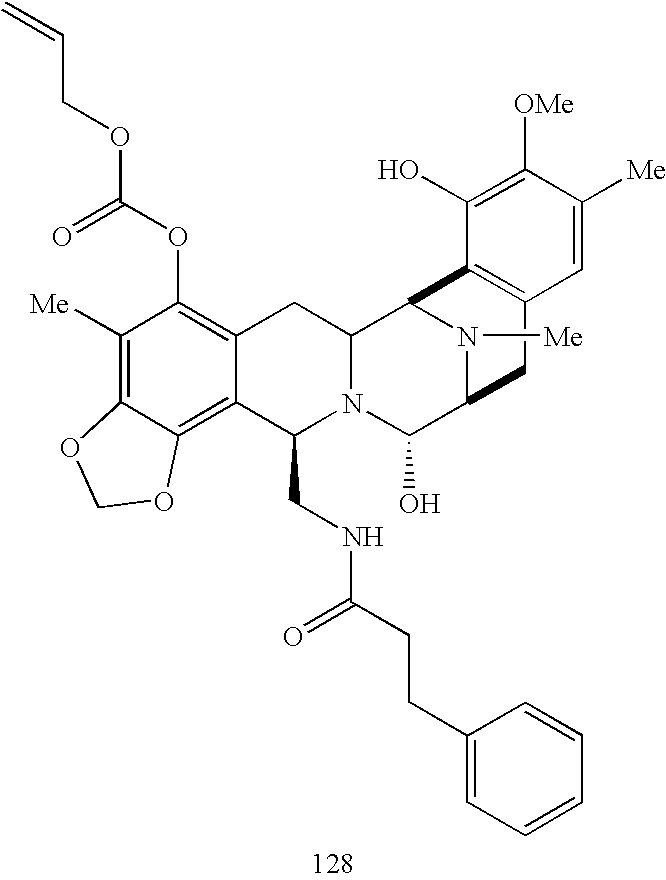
C1([Me])=C2C(=C3C(=C1OC(OCC=C)=O)CC1N(C3CNC(CCC3=CC=CC=C3)=O)C(O)C3N([Me])C1C1=C(C3)C=C([Me])C([OMe])=C1O)OCO2
